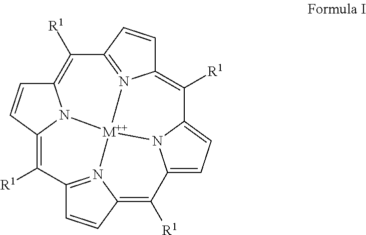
C12=C([R1])C3=N4C(=C([R1])C5=CC=C6C([R1])=C7C=CC8=N7[M++]4(N1C(=C8[R1])C=C2)N65)C=C3
